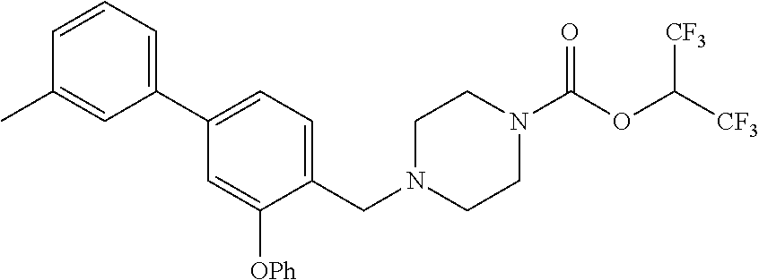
N1(C(OC([CF3])[CF3])=O)CCN(CC2=CC=C(C3=CC=CC(C)=C3)C=C2[OPh])CC1
